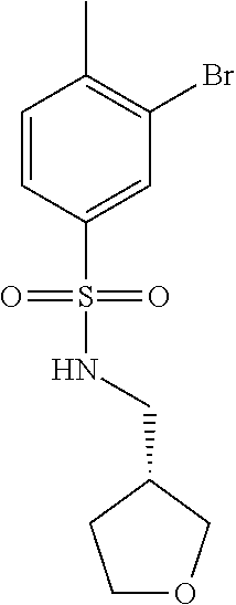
C1=CC(S(NCC2COCC2)(=O)=O)=CC(Br)=C1C
